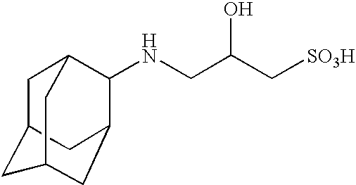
C1C2CC3CC(C(NCC(C[SO3H])O)C1C3)C2
